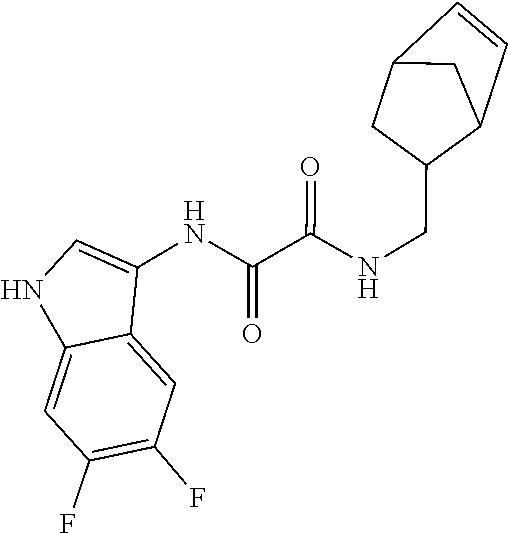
C1=CC2C(CNC(C(NC3=CNC4=CC(F)=C(F)C=C43)=O)=O)CC1C2
